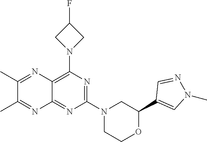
N1=C(N2CC(C3=CN(C)N=C3)OCC2)N=C2C(=C1N1CC(F)C1)N=C(C)C(C)=N2
